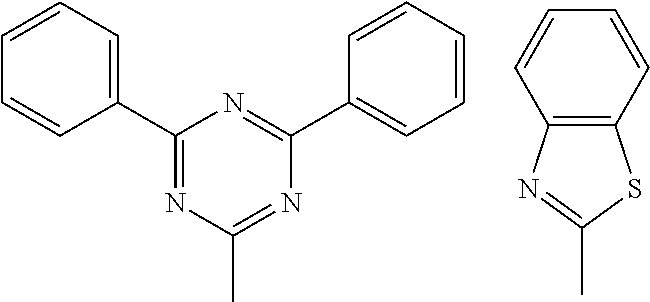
C1(C2=CC=CC=C2)=NC(C)=NC(C2=CC=CC=C2)=N1.C12=C(C=CC=C1)SC(C)=N2
